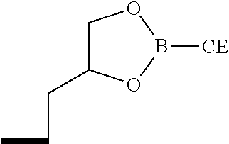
C(CC)C1COB([CE])O1
